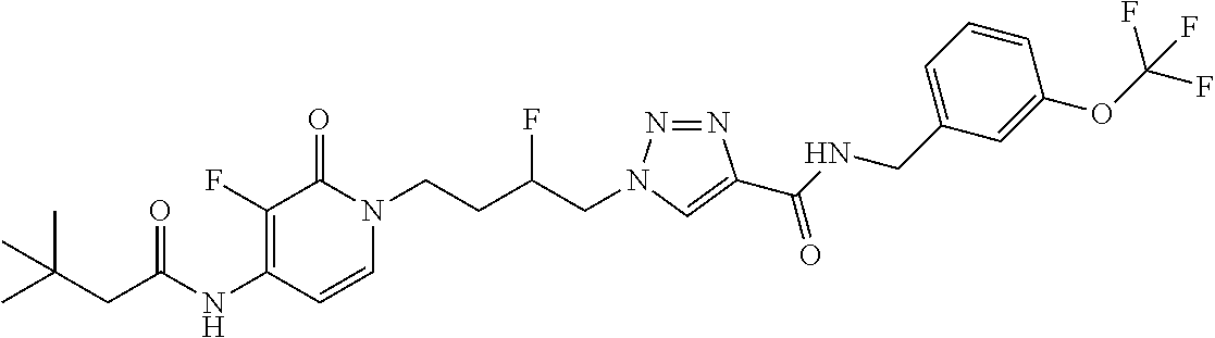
N(C1=C(F)C(=O)N(CCC(CN2N=NC(C(NCC3=CC=CC(OC(F)(F)F)=C3)=O)=C2)F)C=C1)C(=O)CC(C)(C)C
